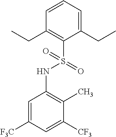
C1=CC=C(CC)C(S(NC2=C(C)C([CF3])=CC([F3C])=C2)(=O)=O)=C1CC
